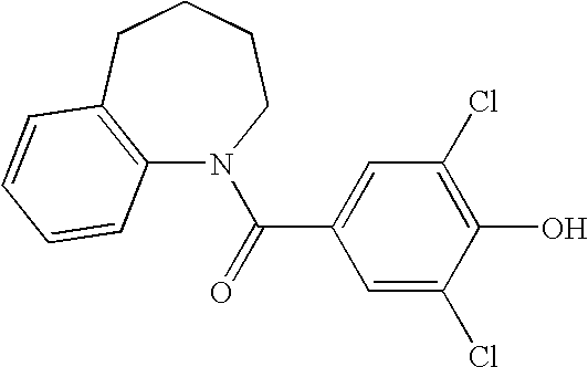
C12=C(CCCCN1C(=O)C1=CC(Cl)=C(O)C(Cl)=C1)C=CC=C2
